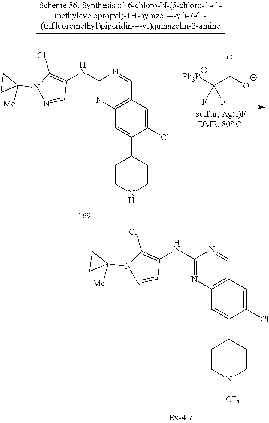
C1(NC2=C(Cl)N(C3([Me])CC3)N=C2)=NC2=C(C=N1)C=C(Cl)C(C1CCN([CF3])CC1)=C2.C1(NC2=C(Cl)N(C3([Me])CC3)N=C2)=NC2=C(C=N1)C=C(Cl)C(C1CCNCC1)=C2.[Ph3P]C(C([O-])=O)(F)F
